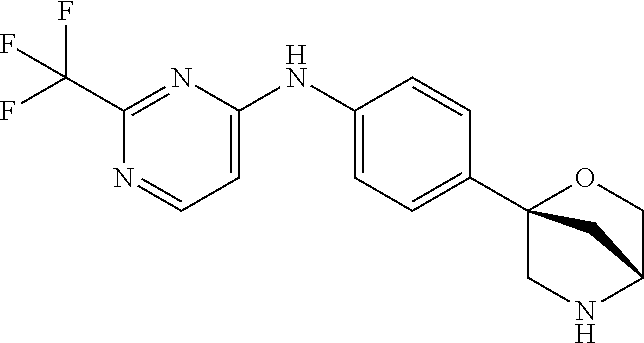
C1(C(F)(F)F)=NC(NC2=CC=C(C34CNC(CO3)C4)C=C2)=CC=N1
